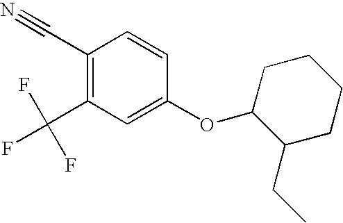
C1(C#N)=C(C(F)(F)F)C=C(OC2CCCCC2CC)C=C1
